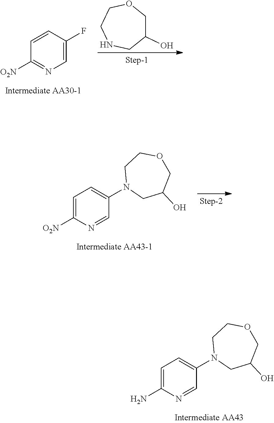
C1=C(N)N=CC(N2CC(O)COCC2)=C1.C1([O2N])=NC=C(F)C=C1.C1(O)COCCNC1.C1=C([O2N])N=CC(N2CC(O)COCC2)=C1
